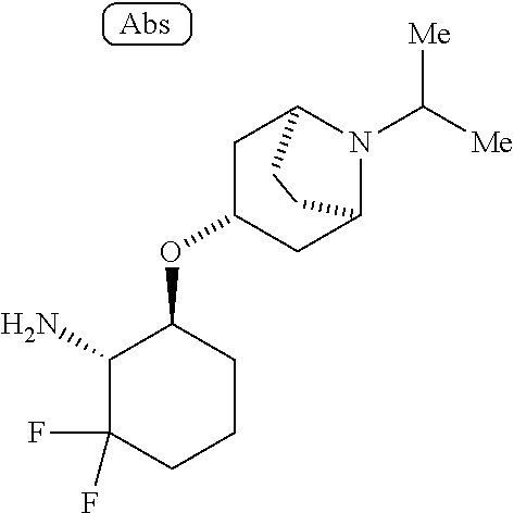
C1(N)C(F)(F)CCCC1OC1CC2N(C([Me])[Me])C(C1)CC2
